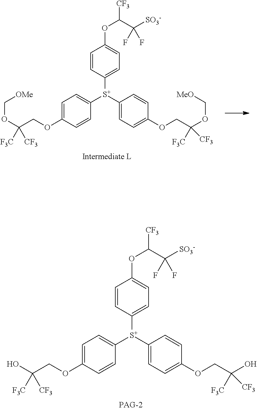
C1=C(OCC(O)([F3C])[CF3])C=CC([S+](C2=CC=C(OCC(O)([F3C])[CF3])C=C2)C2=CC=C(OC([CF3])C([SO3-])(F)F)C=C2)=C1.C1=C(OCC(OC[OMe])([F3C])[CF3])C=CC([S+](C2=CC=C(OCC(OC[MeO])([F3C])[CF3])C=C2)C2=CC=C(OC([CF3])C([SO3-])(F)F)C=C2)=C1
